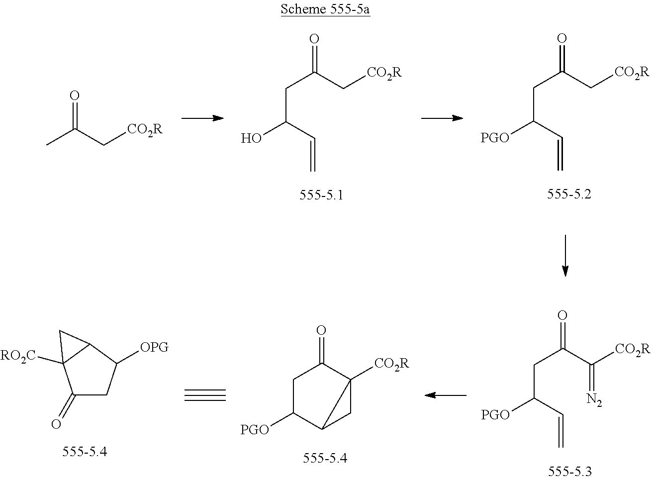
C(C(C[CO2R])=O)C(O)C=C.C(C(C[CO2R])=O)C([PGO])C=C.CC(C[CO2R])=O.C(C(C([CO2R])=[N2])=O)C([PGO])C=C.C1C(=O)C2([CO2R])CC2C1[PGO].C1(=O)CC([OPG])C2C1([RO2C])C2
